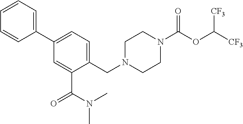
C1=CC=C(C2=CC=C(CN3CCN(C(OC([CF3])[CF3])=O)CC3)C(C(N(C)C)=O)=C2)C=C1
